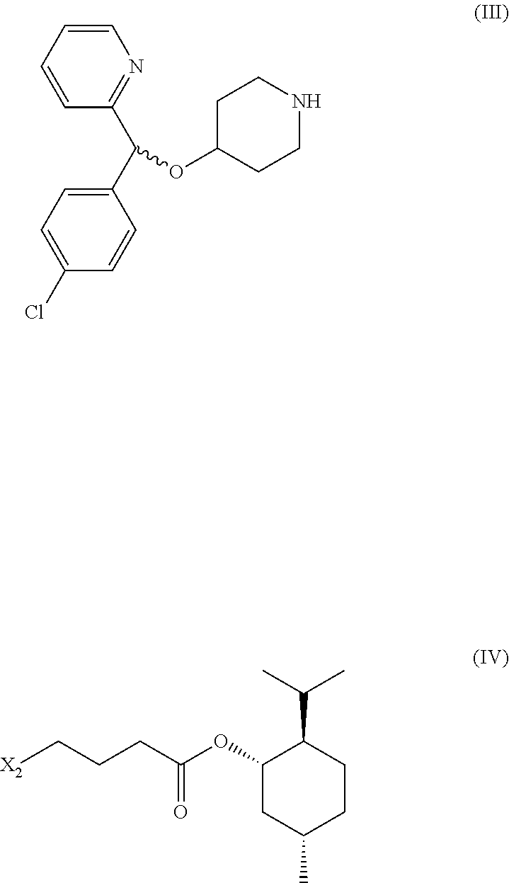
[X2]CCCC(OC1CC(C)CCC1C(C)C)=O.C1C(OC(C2=NC=CC=C2)C2=CC=C(Cl)C=C2)CCNC1
